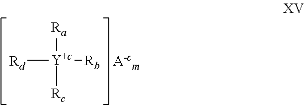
[Rd][Y+c]([Rb])([Ra])[Rc]
